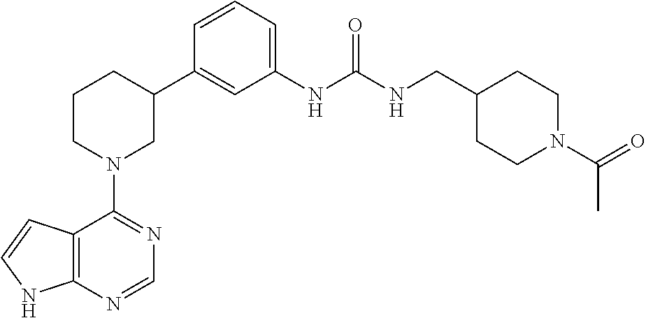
C12=C(NC=C1)N=CN=C2N1CC(C2=CC(NC(NCC3CCN(C(=O)C)CC3)=O)=CC=C2)CCC1
